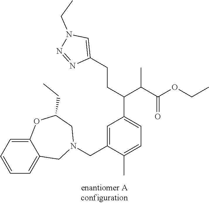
C1=C(C)C(CN2CC3=CC=CC=C3OC(CC)C2)=CC(C(CCC2=CN(CC)N=N2)C(C(OCC)=O)C)=C1
